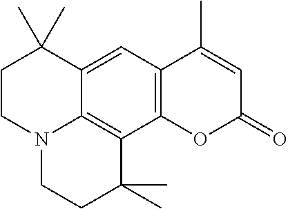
C12=C(C=C3C4=C1C(C)(C)CCN4CCC3(C)C)C(C)=CC(=O)O2
